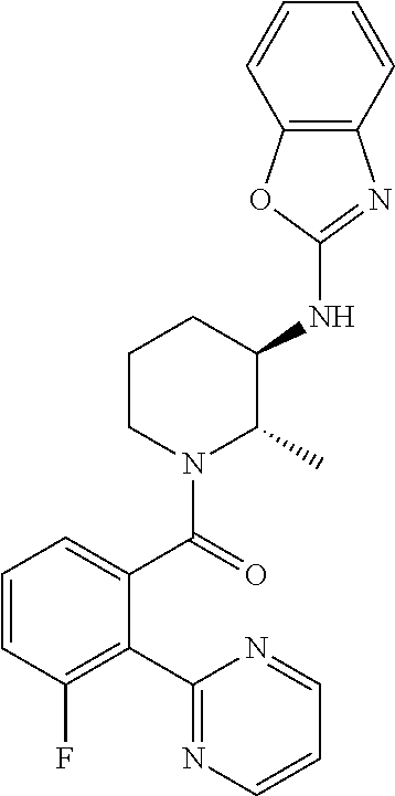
C1CN(C(=O)C2=CC=CC(F)=C2C2=NC=CC=N2)C(C)C(NC2=NC3=C(O2)C=CC=C3)C1
